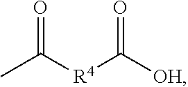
O=C([R4]C([OH])=O)C
